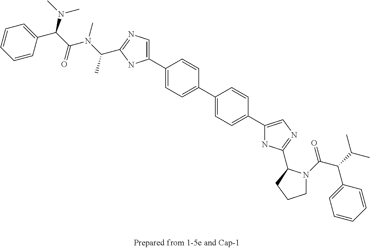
C1=CC(C(N(C)C)C(N(C)C(C)C2=NC=C(C3=CC=C(C4=CC=C(C5=CN=C(C6N(C(=O)C(C7=CC=CC=C7)C(C)C)CCC6)N5)C=C4)C=C3)N2)=O)=CC=C1
